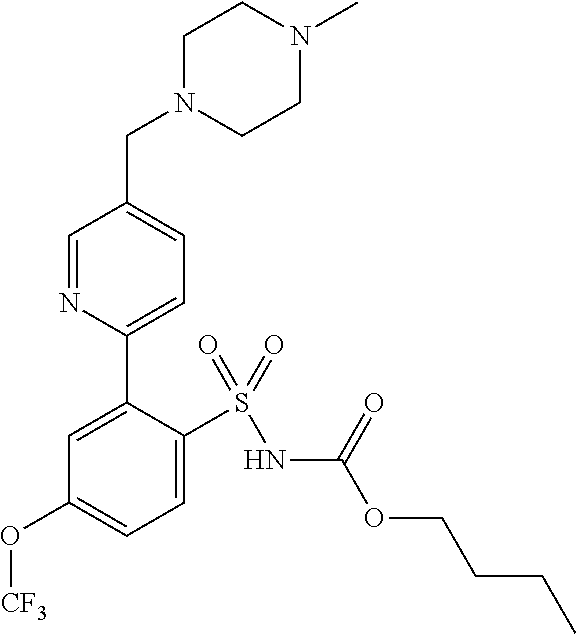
C1=C(S(=O)(=O)NC(OCCCC)=O)C(C2=CC=C(CN3CCN(C)CC3)C=N2)=CC(O[CF3])=C1
